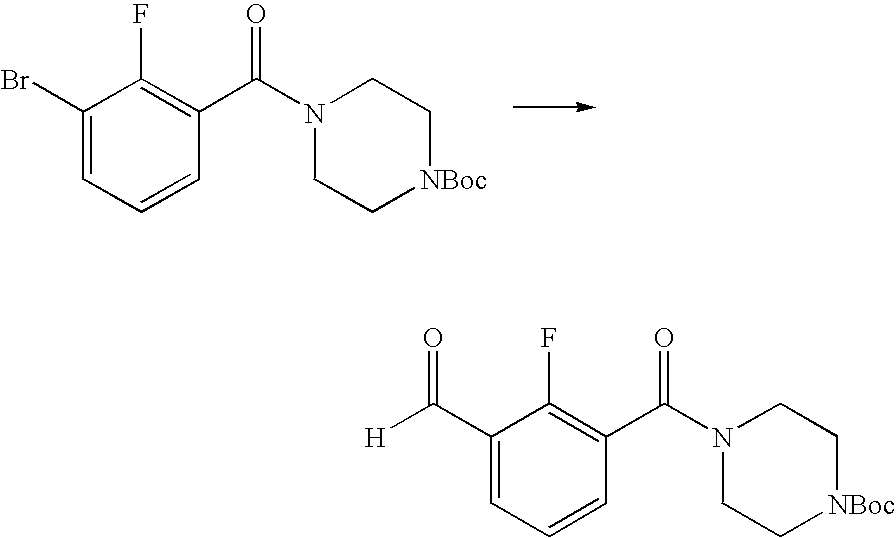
C1(Br)=CC=CC(C(N2CC[NBoc]CC2)=O)=C1F.C1(C([H])=O)=CC=CC(C(N2CC[NBoc]CC2)=O)=C1F
